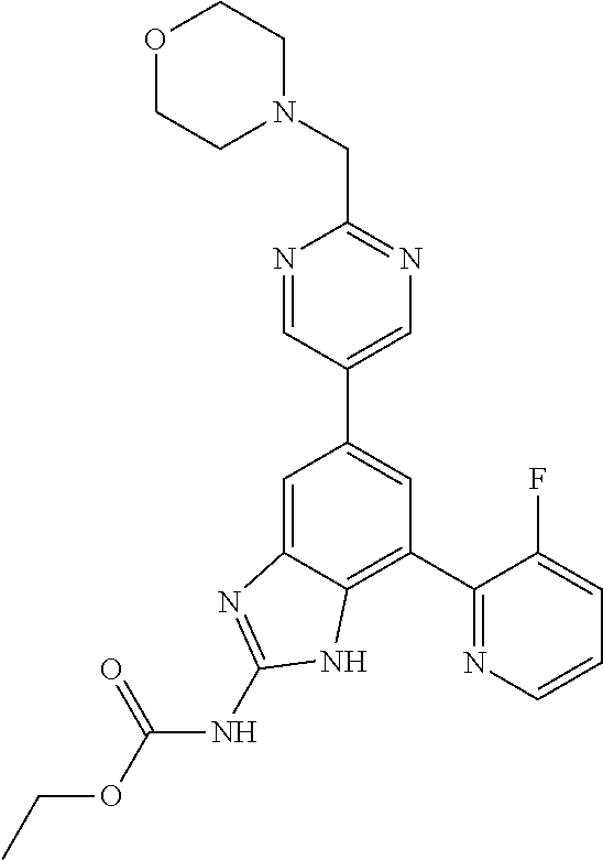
C1=C2C(=C(C3=NC=CC=C3F)C=C1C1=CN=C(CN3CCOCC3)N=C1)NC(NC(OCC)=O)=N2
